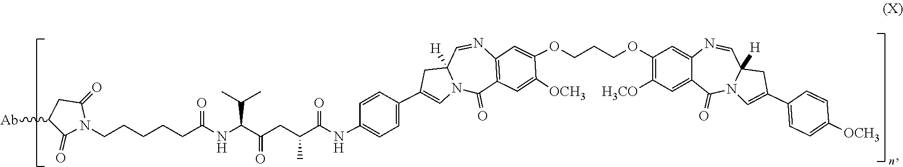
[Ab]C1C(=O)N(CCCCCC(NC(C(CC(C(NC2=CC=C(C3=CN4C([H])(C3)C=NC3=C(C4=O)C=C([OCH3])C(OCCCOC4=C([H3CO])C=C5C(=C4)N=CC4([H])N(C5=O)C=C(C5=CC=C([OCH3])C=C5)C4)=C3)C=C2)=O)C)=O)C(C)C)=O)C(=O)C1
